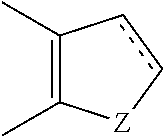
CC1=C(C)[Z]cc1
